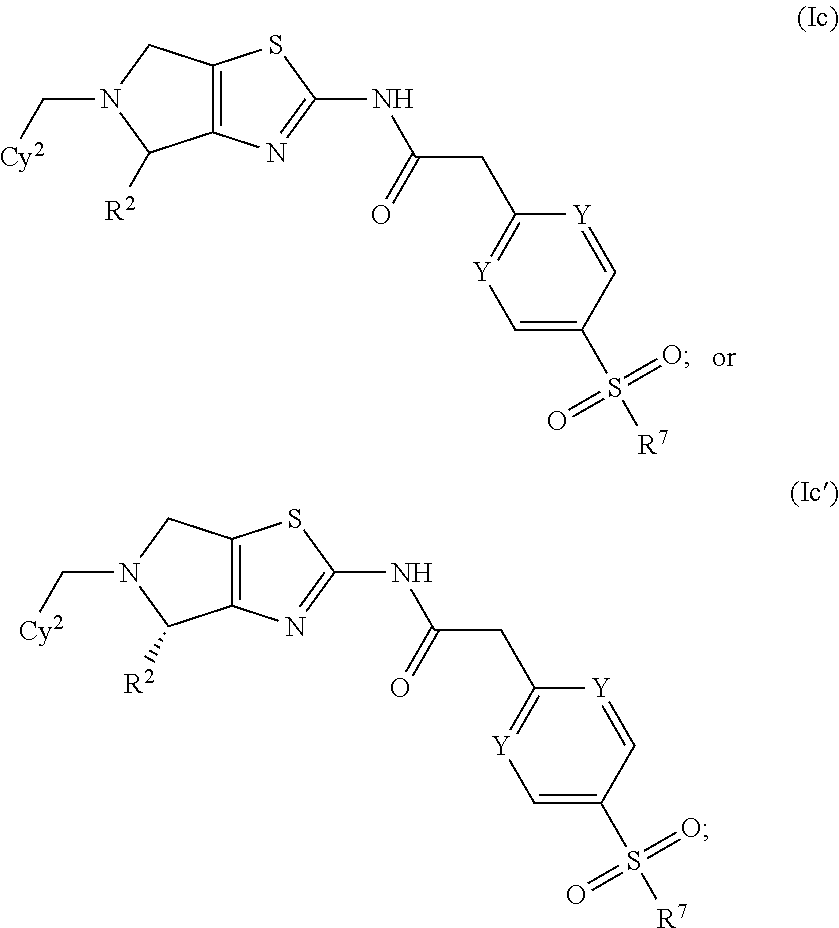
C12=C(N=C(NC(CC3=[Y]C=C(S([R7])(=O)=O)C=[Y]3)=O)S1)C([R2])N(C[Cy2])C2.C12=C(N=C(NC(CC3=[Y]C=C(S([R7])(=O)=O)C=[Y]3)=O)S1)C([R2])N(C[Cy2])C2
